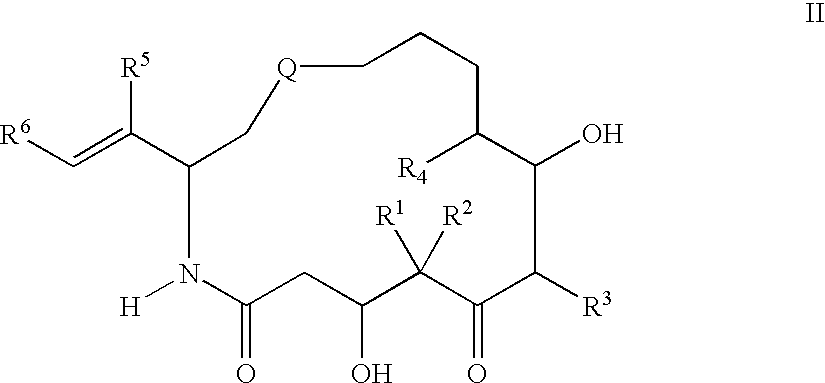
[R6]C=C([R5])C1C[Q]CCCC([R4])C(O)C([R3])C(=O)C([R1])([R2])C(O)CC(=O)N1[H]
